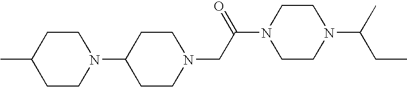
N1(CC(N2CCN(C(C)CC)CC2)=O)CCC(N2CCC(C)CC2)CC1
